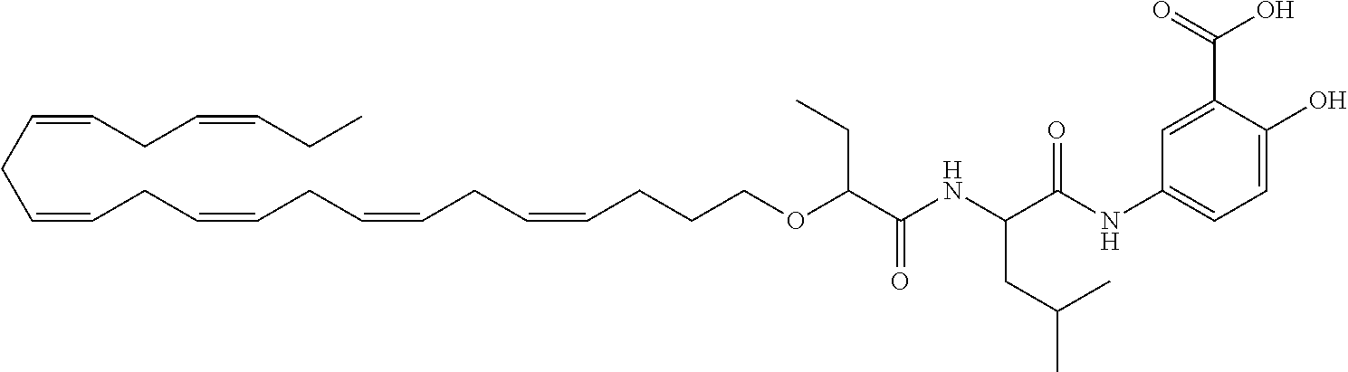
C(CC=CCC=CCC=CCC=CCCCOC(C(=O)NC(CC(C)C)C(NC1=CC=C(O)C(C(O)=O)=C1)=O)CC)=CCC=CCC
